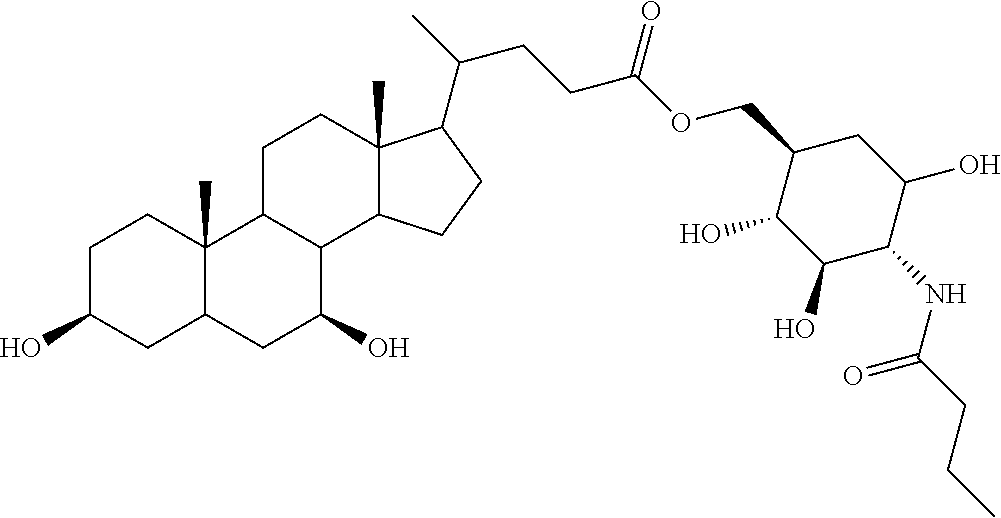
C1C(O)CC2C(C)(C1)C1C(C(O)C2)C2C(C)(CC1)C(C(C)CCC(OCC1C(O)C(O)C(NC(CCC)=O)C(O)C1)=O)CC2
